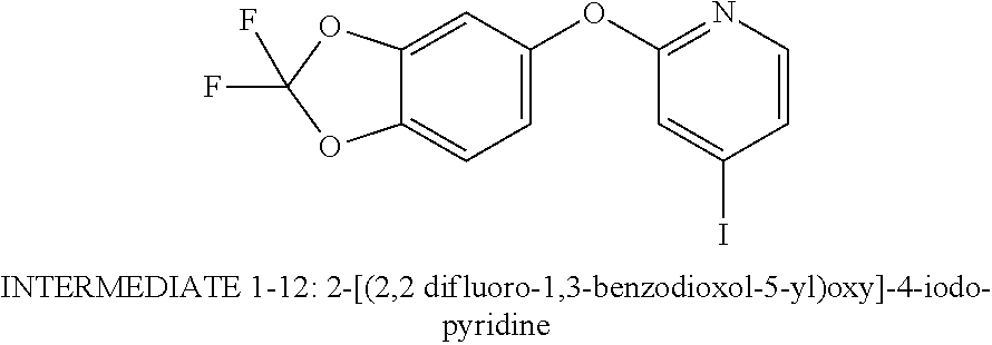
C12=CC(OC3=NC=CC(I)=C3)=CC=C1OC(F)(F)O2
